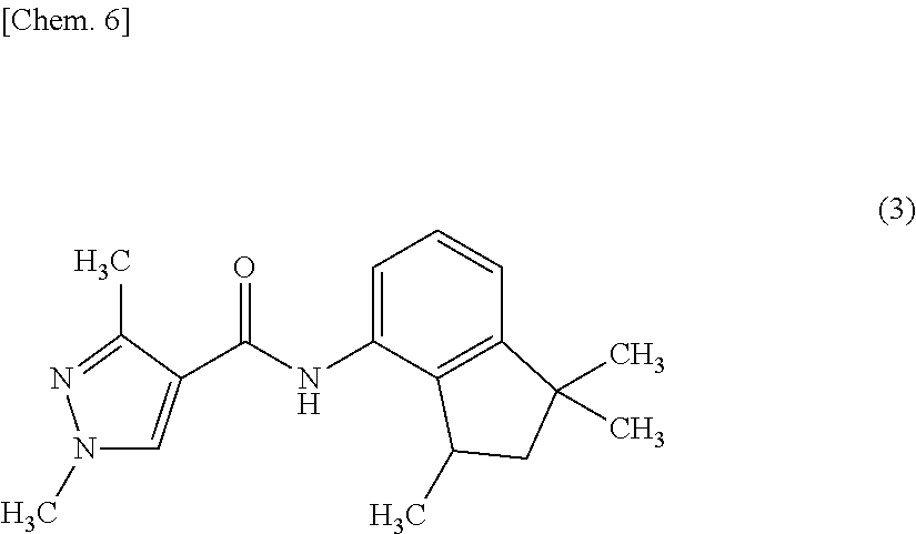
C12=C(C=CC=C1NC(C1=CN(C)N=C1C)=O)C(C)(C)CC2C
